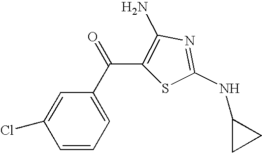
C1=CC=C(C(C2=C(N)N=C(NC3CC3)S2)=O)C=C1Cl
